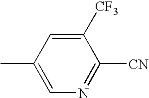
C1=C(C)C=C([CF3])C([CN])=N1
